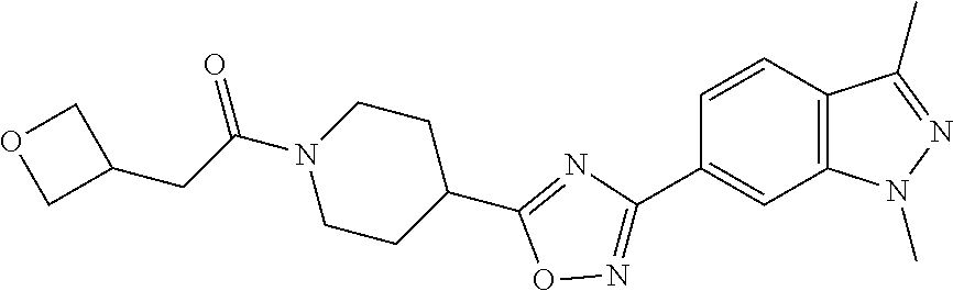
C(C(N1CCC(C2=NC(C3=CC4=C(C=C3)C(C)=NN4C)=NO2)CC1)=O)C1COC1
